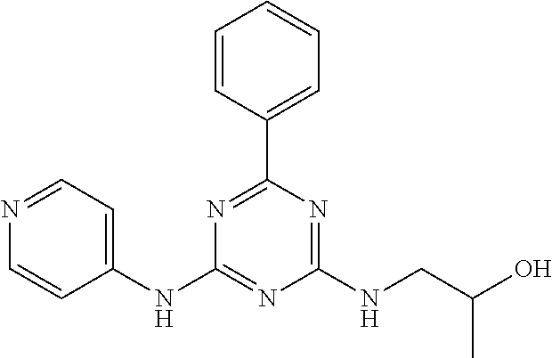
C1(NC2=CC=NC=C2)=NC(NCC(O)C)=NC(C2=CC=CC=C2)=N1
